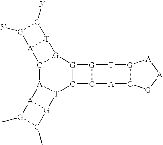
C12[A]3[T](C4[G]([G]1[T]1[A]2[G]([5])C1[3])[G]1C4[A]2[T]1[G]1C2[G][A][A]1)[G]1[A]3[G](C)C1C
